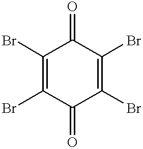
C1(Br)=C(Br)C(=O)C(Br)=C(Br)C1=O
